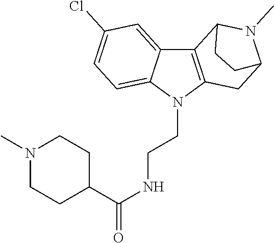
C12=CC(Cl)=CC=C1N(CCNC(C1CCN(C)CC1)=O)C1=C2C2N(C)C(C1)CC2
